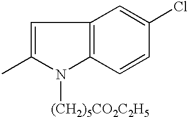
C1=C(C)N([(CH2)5CO2C2H5])C2=C1C=C(Cl)C=C2
